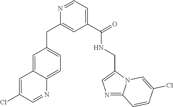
C1=NC(CC2=CC=C3C(=C2)C=C(Cl)C=N3)=CC(C(=O)NCC2=CN=C3N2C=C(Cl)C=C3)=C1
